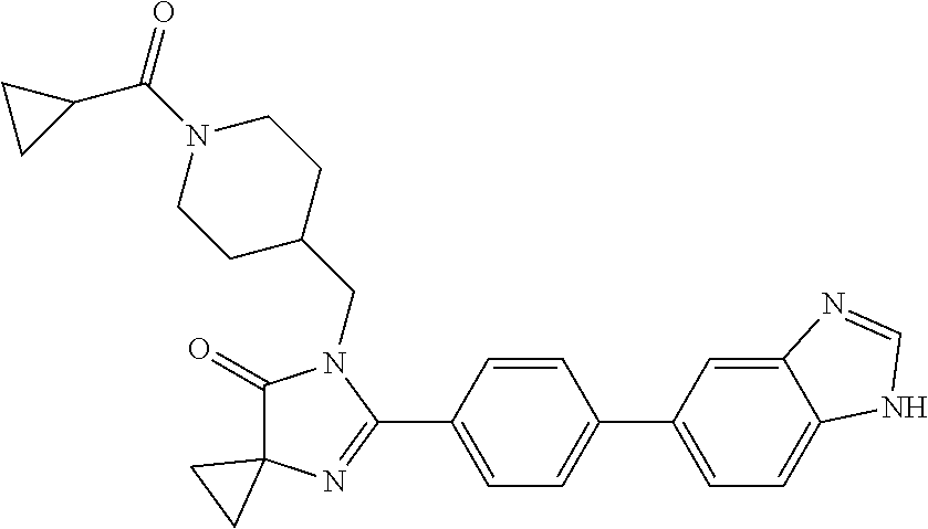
C1(=O)C2(N=C(C3=CC=C(C4=CC=C5C(=C4)N=CN5)C=C3)N1CC1CCN(C(=O)C3CC3)CC1)CC2
